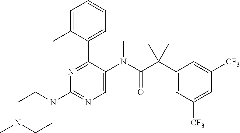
C1N(C)CCN(C2=NC=C(N(C(C(C3=CC([CF3])=CC([CF3])=C3)(C)C)=O)C)C(C3=CC=CC=C3C)=N2)C1
